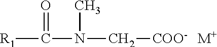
[R1]C(=O)N(C)C[COO-].[M+]
